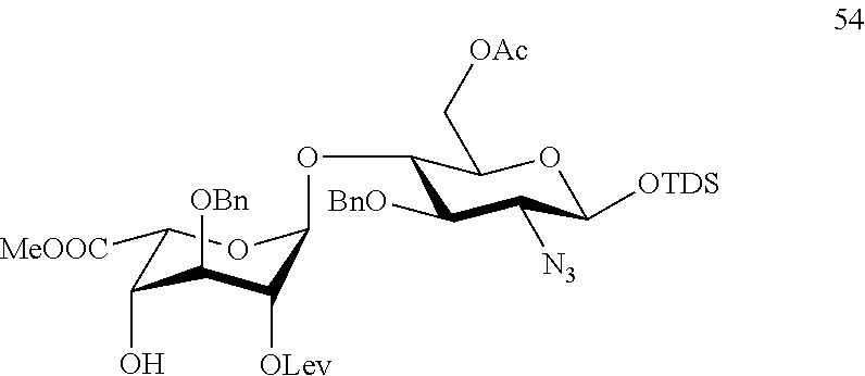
C1(OC2C([OLev])C([OBn])C(O)C([MeOOC])O2)C([BnO])C([N3])C([OTDS])OC1C[OAc]
